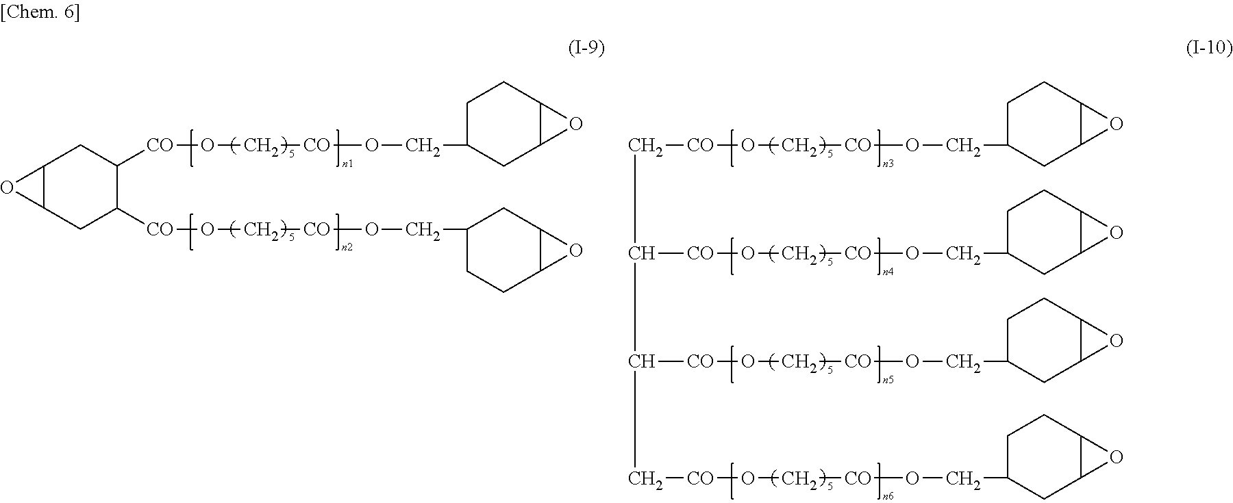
C1([CO]OC[CO]OCC2CC3C(CC2)O3)CC2C(CC1[CO]OC[CO]OCC1CC3C(CC1)O3)O2.[CO](OC[CO]OCC1CC2C(CC1)O2)CC([CO]OC[CO]OCC1CC2C(CC1)O2)C([CO]OC[CO]OCC1CC2C(CC1)O2)C[CO]OC[CO]OCC1CC2C(CC1)O2
